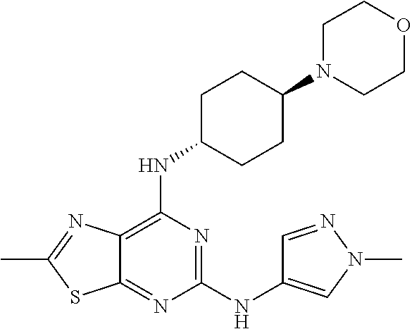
C1(NC2=CN(C)N=C2)=NC(NC2CCC(N3CCOCC3)CC2)=C2C(=N1)SC(C)=N2
